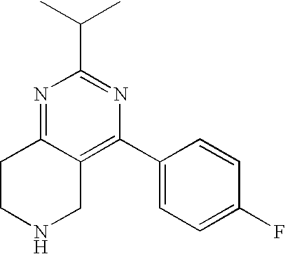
C(C1=NC(C2=CC=C(F)C=C2)=C2C(=N1)CCNC2)(C)C
